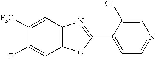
C1([F3C])=CC2=C(C=C1F)OC(C1=CC=NC=C1Cl)=N2
